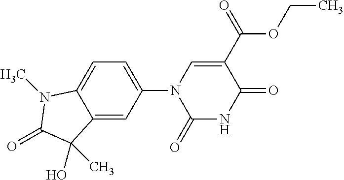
C12=CC(N3C(=O)NC(=O)C(C(=O)OCC)=C3)=CC=C1N(C)C(=O)C2(O)C
